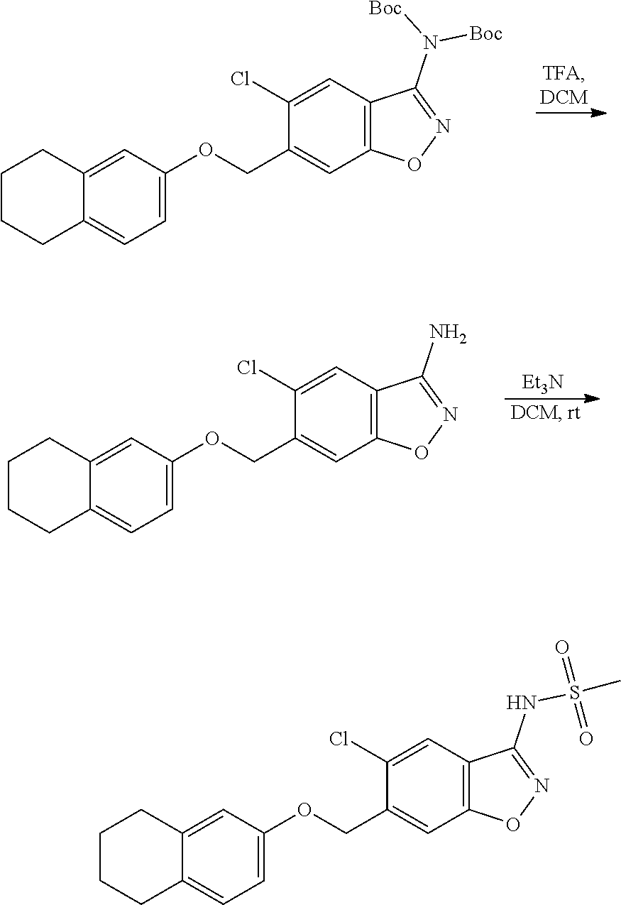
C1=C(OCC2=CC3=C(C=C2Cl)C(N([Boc])[Boc])=NO3)C=C2C(=C1)CCCC2.[Et3N].C1=C(OCC2=CC3=C(C=C2Cl)C(N)=NO3)C=C2C(=C1)CCCC2.C1=C(OCC2=CC3=C(C=C2Cl)C(NS(C)(=O)=O)=NO3)C=C2C(=C1)CCCC2
